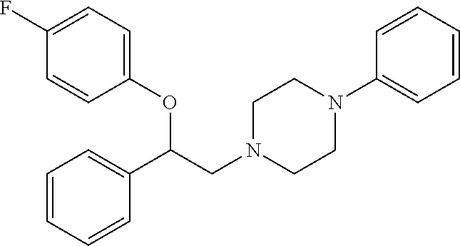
C1(OC(CN2CCN(C3=CC=CC=C3)CC2)C2=CC=CC=C2)=CC=C(F)C=C1
